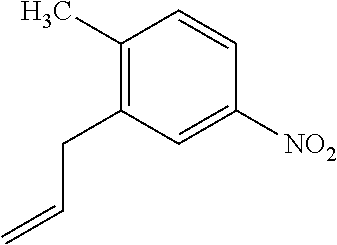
C1(C)=C(CC=C)C=C([NO2])C=C1
